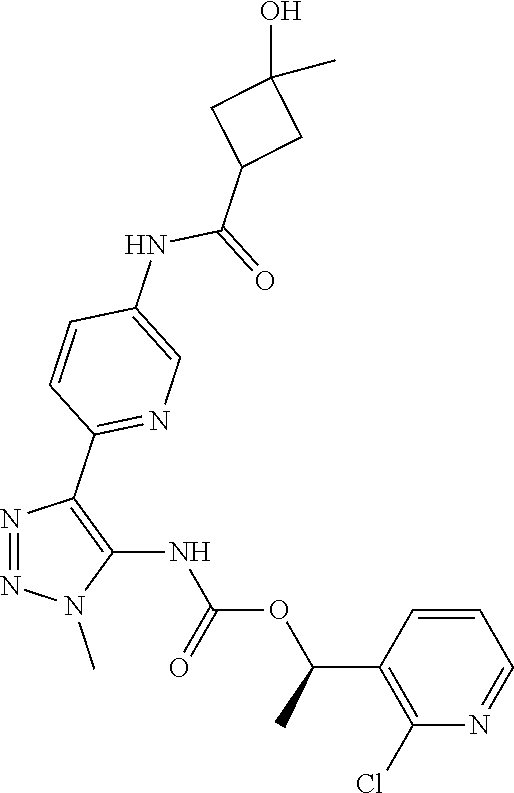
N1=NC(C2=NC=C(NC(=O)C3CC(O)(C)C3)C=C2)=C(NC(OC(C2=C(Cl)N=CC=C2)C)=O)N1C
